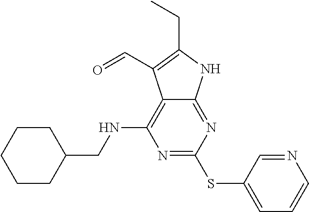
N1=C(SC2=CC=CN=C2)N=C2C(=C1NCC1CCCCC1)C(C=O)=C(CC)N2
